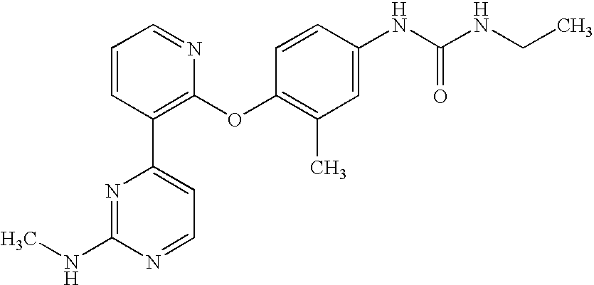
C1=CC(C2=CC=NC(NC)=N2)=C(OC2=C(C)C=C(NC(NCC)=O)C=C2)N=C1
